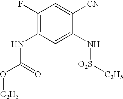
C1(F)=C(NC(O[C2H5])=O)C=C(N[O2S][C2H5])C([CN])=C1
